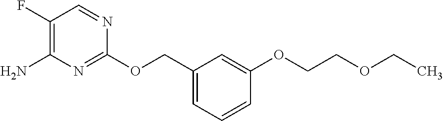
C1(COC2=NC(N)=C(F)C=N2)=CC=CC(OCCOCC)=C1
